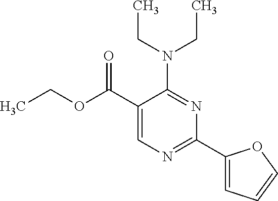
N(C1=NC(C2=CC=CO2)=NC=C1C(OCC)=O)(CC)CC
